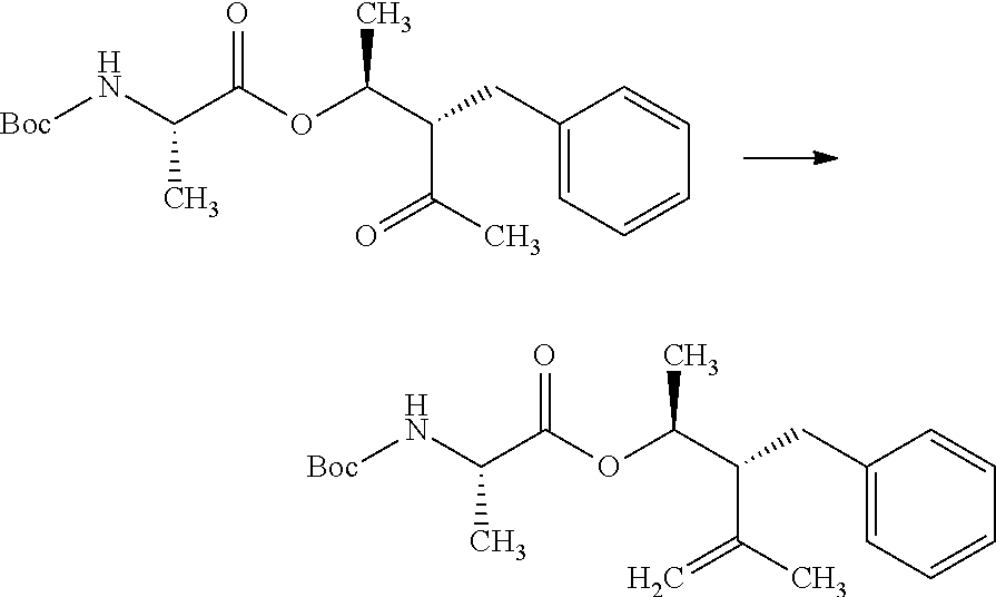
C(C1=CC=CC=C1)C(C(OC(C(N[Boc])C)=O)C)C(C)=O.C(C1=CC=CC=C1)C(C(OC(C(N[Boc])C)=O)C)C(C)=C
